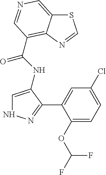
C(NC1=CNN=C1C1=CC(Cl)=CC=C1OC(F)F)(=O)C1=C2C(=CN=C1)SC=N2
